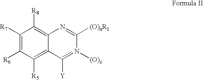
C1([R7])=C([R6])C([R5])=C2C(=C1[R8])N=C([(O)nR1])N([(O)z])=C2[Y]
